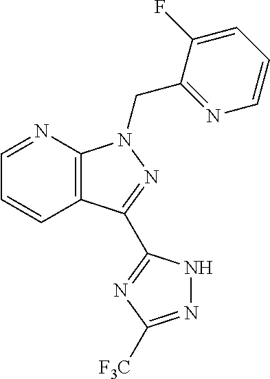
C1=NC2=C(C=C1)C(C1=NC([F3C])=NN1)=NN2CC1=NC=CC=C1F
